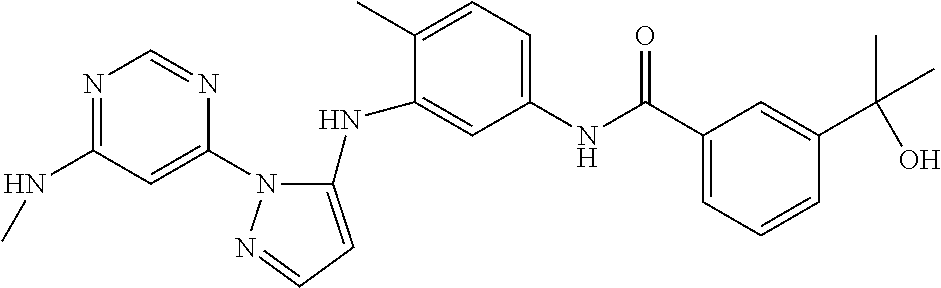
N1=C(NC)C=C(N2C(NC3=CC(NC(C4=CC=CC(C(O)(C)C)=C4)=O)=CC=C3C)=CC=N2)N=C1
